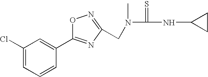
C1(Cl)=CC=CC(C2=NC(CN(C(NC3CC3)=S)C)=NO2)=C1
